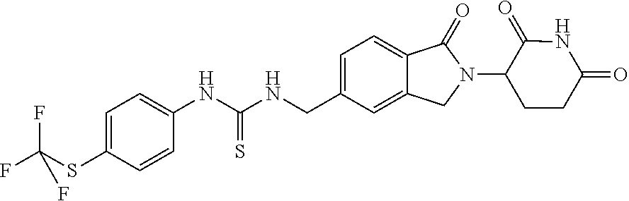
C1=C(SC(F)(F)F)C=CC(NC(NCC2=CC=C3C(=C2)CN(C2CCC(=O)NC2=O)C3=O)=S)=C1
